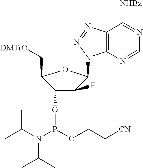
C12=C(N=CN=C1[NHBz])N(C1C(F)C(OP(OCC[CN])N(C(C)C)C(C)C)C(C[DMTrO])O1)N=N2
